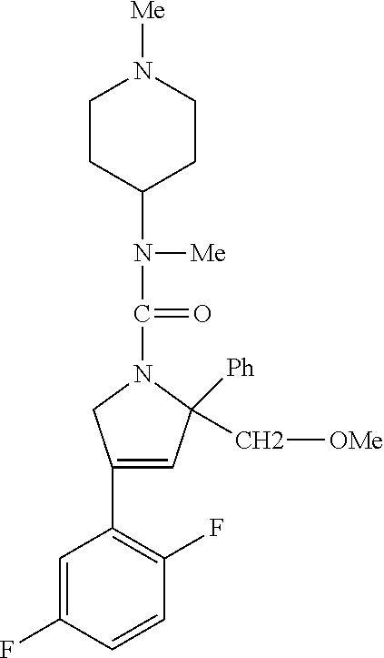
C1=C(F)C=CC(F)=C1C1=CC([Ph])(C[OMe])N(C(=O)N([Me])C2CCN([Me])CC2)C1
